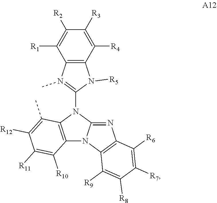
C12=C(N(C3=N(C)C4=C(N3[R5])C([R4])=C([R3])C([R2])=C4[R1])C3=NC4=C(N13)C([R9])=C([R8])C([R7])=C4[R6])C(C)=C([R12])C([R11])=C2[R10]
